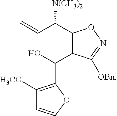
C1(C(C=C)[N(CH3)2])=C(C(O)C2=C([H3CO])C=CO2)C([OBn])=NO1
